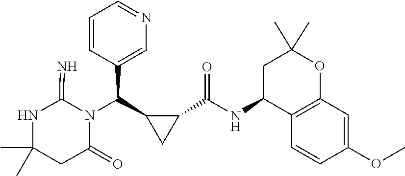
N1C(C)(C)CC(=O)N(C(C2=CN=CC=C2)C2C(C(NC3C4=C(OC(C)(C)C3)C=C(OC)C=C4)=O)C2)C1=N
